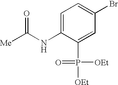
C1=C(NC([Me])=O)C(P(=O)([OEt])[OEt])=CC(Br)=C1
